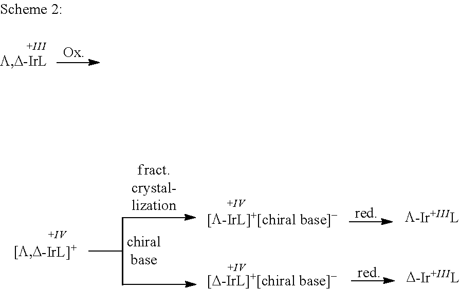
[+III].CC(C)C.[+IV].[+IV].[+IV]
